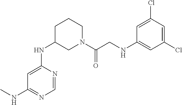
C1=C(NC2CN(C(CNC3=CC(Cl)=CC(Cl)=C3)=O)CCC2)N=CN=C1NC
